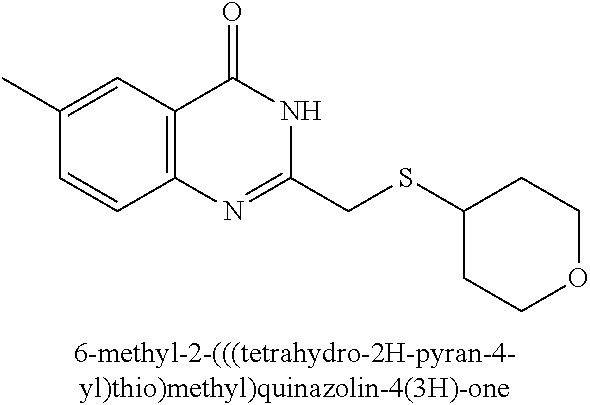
C1(C)=CC2=C(C=C1)N=C(CSC1CCOCC1)NC2=O
